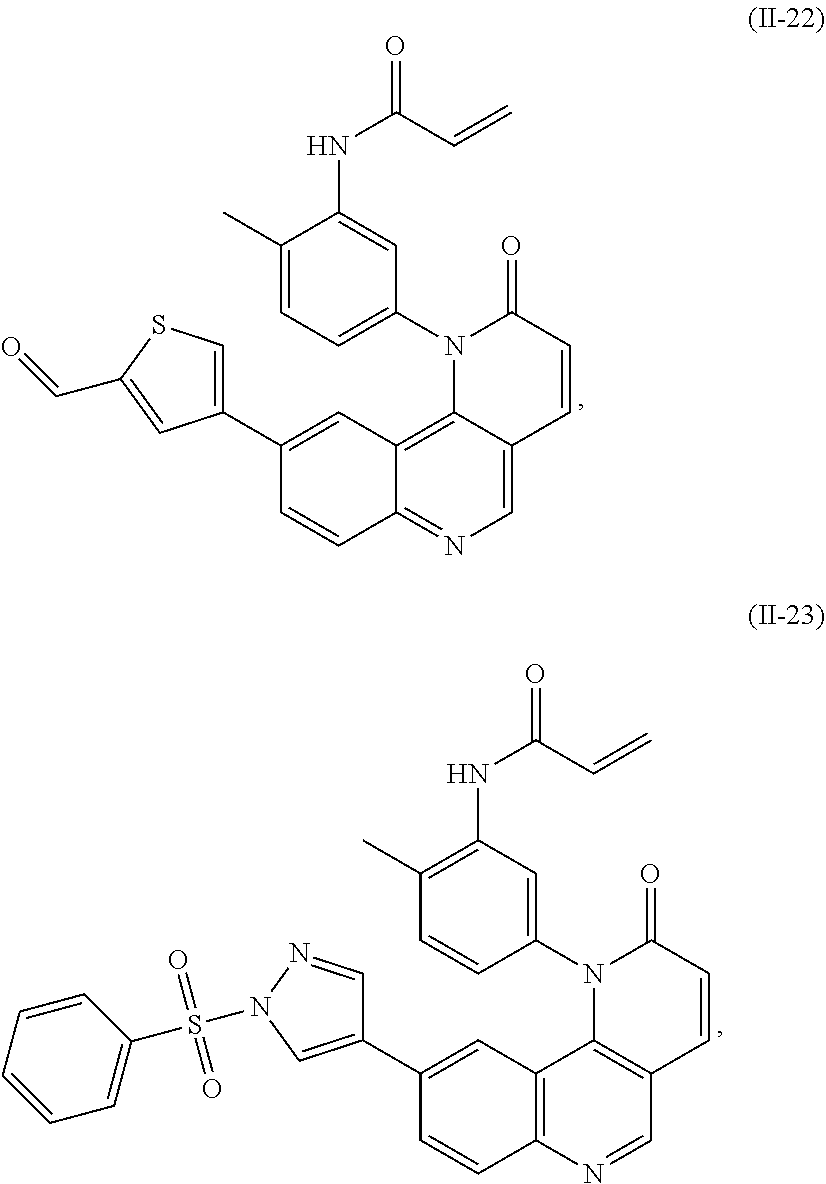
C1(C2=CSC(C=O)=C2)=CC2=C3C(=CN=C2C=C1)C=CC(=O)N3C1=CC=C(C)C(NC(C=C)=O)=C1.C1(C2=CN(S(=O)(C3=CC=CC=C3)=O)N=C2)=CC2=C(C=C1)N=CC1=C2N(C2=CC(NC(C=C)=O)=C(C)C=C2)C(=O)C=C1
